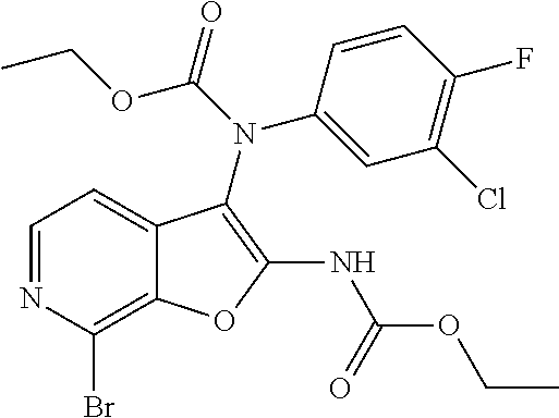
C12=C(Br)N=CC=C1C(N(C1=CC(Cl)=C(F)C=C1)C(OCC)=O)=C(NC(OCC)=O)O2
